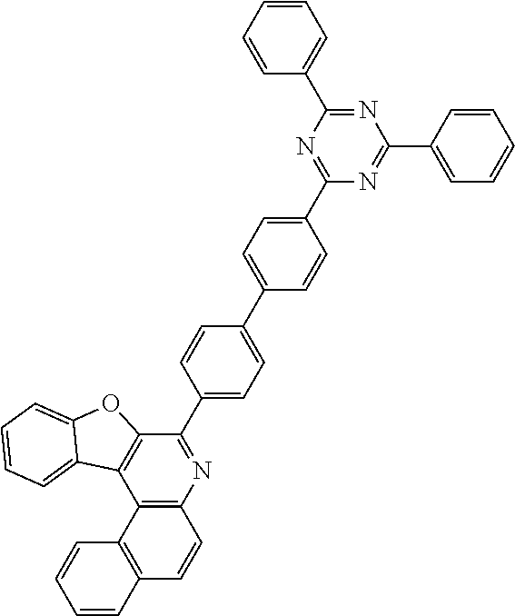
C12=C(N=C(C3=CC=C(C4=CC=C(C5=NC(C6=CC=CC=C6)=NC(C6=CC=CC=C6)=N5)C=C4)C=C3)C3=C1C1=CC=CC=C1O3)C=CC1=C2C=CC=C1
